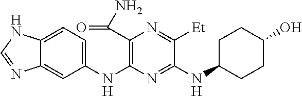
C1(NC2=C(C(N)=O)N=C([Et])C(NC3CCC(O)CC3)=N2)=CC=C2C(=C1)N=CN2
